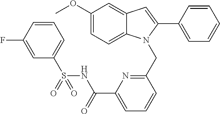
C1(OC)=CC=C2C(=C1)C=C(C1=CC=CC=C1)N2CC1=NC(C(NS(C2=CC=CC(F)=C2)(=O)=O)=O)=CC=C1
